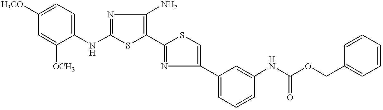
C1=C(NC2=NC(N)=C(C3=NC(C4=CC=CC(NC(OCC5=CC=CC=C5)=O)=C4)=CS3)S2)C([OCH3])=CC([H3CO])=C1
